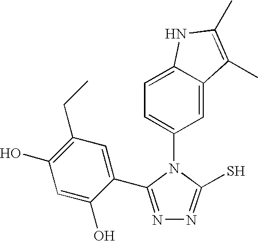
C1=C2C(=CC(N3C(S)=NN=C3C3=CC(CC)=C(O)C=C3O)=C1)C(C)=C(C)N2
